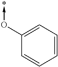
C1(O->*)=CC=CC=C1
